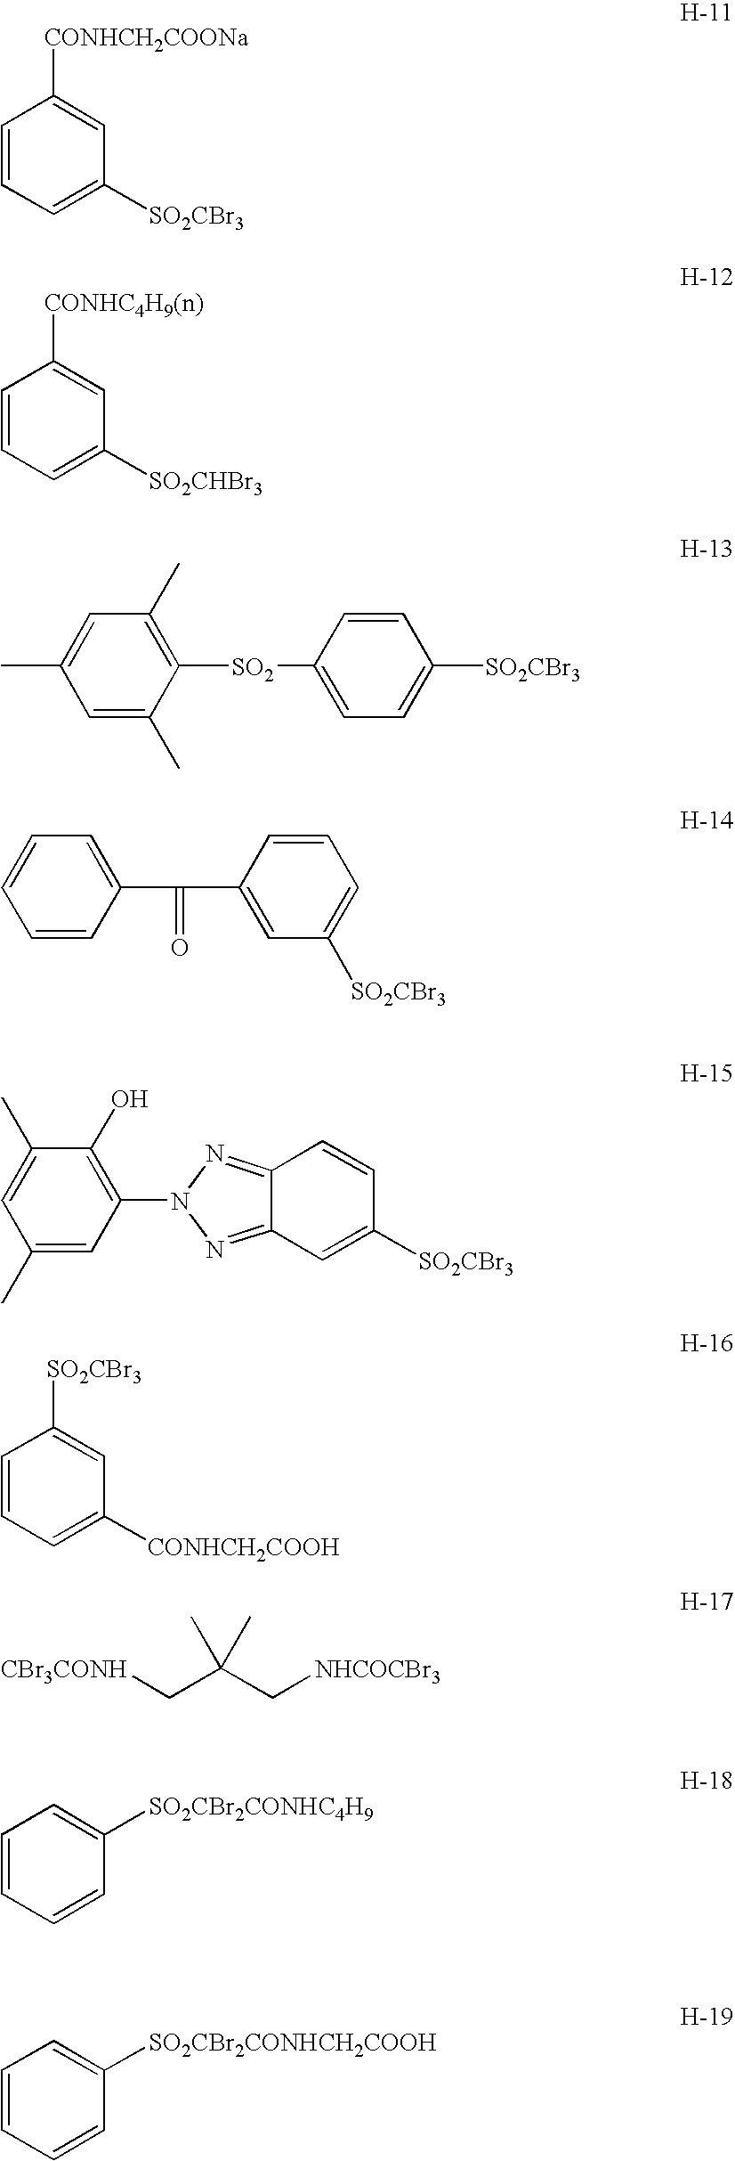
C1=CC=C([SO2CBr3])C=C1[CONHCH2COONa].C1=CC=C([SO2CHBr3])C=C1[CONHC4H9(n)].C1=C(C)C([SO2]C2=CC=C([SO2CBr3])C=C2)=C(C)C=C1C.C1=CC(C(=O)C2=CC([SO2CBr3])=CC=C2)=CC=C1.C1(C)=CC(N2N=C3C(=N2)C=C([SO2CBr3])C=C3)=C(O)C(C)=C1.C1=CC=C([CONHCH2COOH])C=C1[SO2CBr3].[CBr3CONH]CC(C[NHCOCBr3])(C)C.C1=CC=CC([SO2CBr2CONHC4H9])=C1.C1=CC=CC([SO2CBr2CONHCH2COOH])=C1
